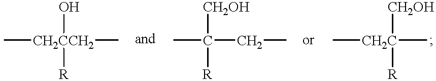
C[CH2CCH2](C)(O)[R].CC(CC)([CH2OH])[R].C[CH2C](C)([CH2OH])[R]
